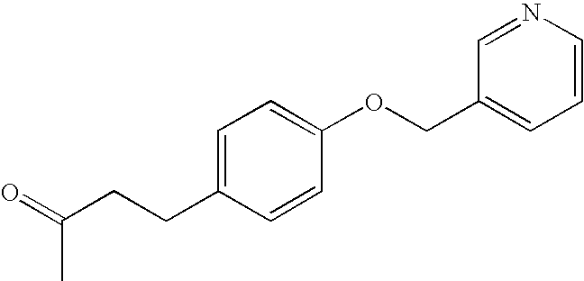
C1(OCC2=CC=CN=C2)=CC=C(CCC(=O)C)C=C1
